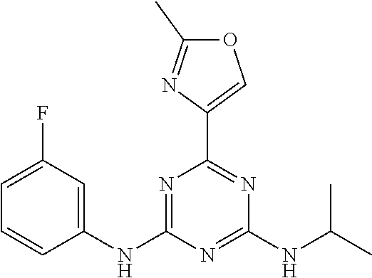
C1(C2=NC(NC(C)C)=NC(NC3=CC(F)=CC=C3)=N2)=COC(C)=N1
